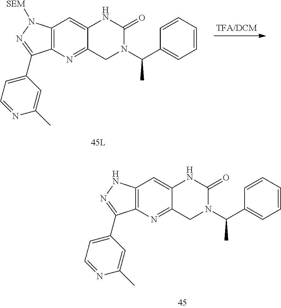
C12=C(N=C3C(=C1)NC(=O)N(C(C1=CC=CC=C1)C)C3)C(C1=CC=NC(C)=C1)=NN2[SEM].C12=C(N=C3C(=C1)NC(=O)N(C(C1=CC=CC=C1)C)C3)C(C1=CC=NC(C)=C1)=NN2
